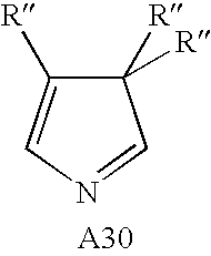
C1([R])([R])C([R])=CN=C1
